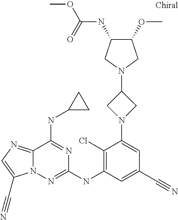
N1(C2CN(C3=CC(C#N)=CC(NC4=NN5C(=NC=C5C#N)C(NC5CC5)=N4)=C3Cl)C2)CC(OC)C(NC(OC)=O)C1
